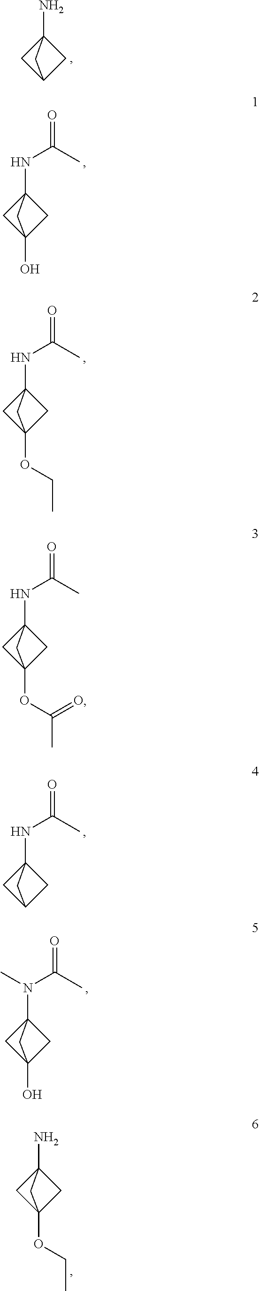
N(C(C)=O)C12CC(O)(C1)C2.N(C(C)=O)C12CC(OCC)(C1)C2.N(C(C)=O)C12CC(C1)C2.N(C(C)=O)(C12CC(O)(C1)C2)C.NC12CC(OCC)(C1)C2.NC12CC(C1)C2.N(C(C)=O)C12CC(OC(C)=O)(C1)C2
